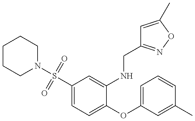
C1CCN(S(C2=CC=C(OC3=CC=CC(C)=C3)C(NCC3=NOC(C)=C3)=C2)(=O)=O)CC1
